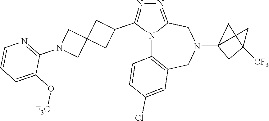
N12C3=C(CN(C4CC(C)([CF3])C4)CC1=NN=C2C1CC2(C1)CN(C1=NC=CC=C1O[F3C])C2)C=C(Cl)C=C3
